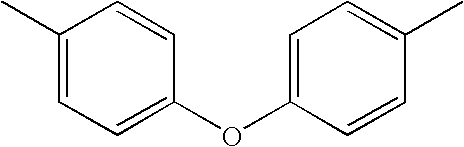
C1(C)=CC=C(OC2=CC=C(C)C=C2)C=C1
